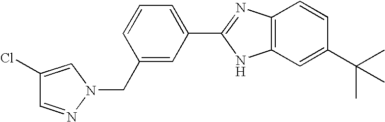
C1=CC=C(C2=NC3=C(C=C(C(C)(C)C)C=C3)N2)C=C1CN1N=CC(Cl)=C1
